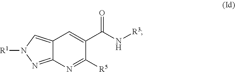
C12=CN([R1])N=C1N=C([R5])C(C(=O)N[R3])=C2
